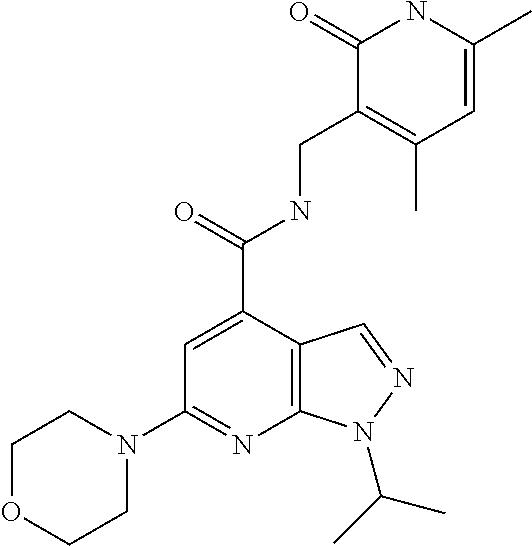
C12=C(C(C(=O)NCC3=C(C)C=C(C)NC3=O)=CC(N3CCOCC3)=N1)C=NN2C(C)C
